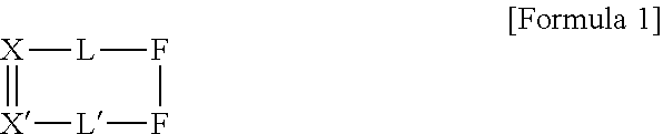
[X]1=[X][L]FF[L]1
